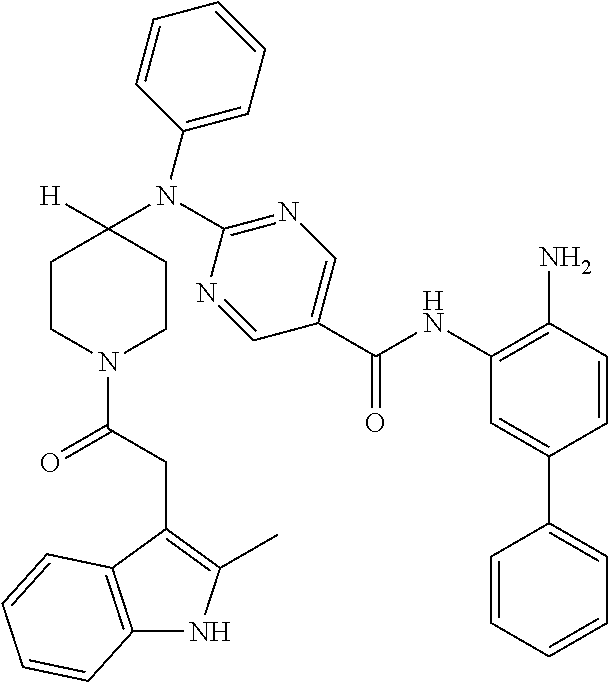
C1CN(C(=O)CC2=C(C)NC3=C2C=CC=C3)CCC1(N(C1=NC=C(C(NC2=C(N)C=CC(C3=CC=CC=C3)=C2)=O)C=N1)C1=CC=CC=C1)[H]
